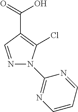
N1=CC(C(O)=O)=C(Cl)N1C1=NC=CC=N1
